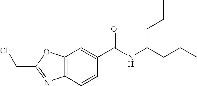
C12=C(C=CC(C(NC(CCC)CCC)=O)=C1)N=C(CCl)O2
